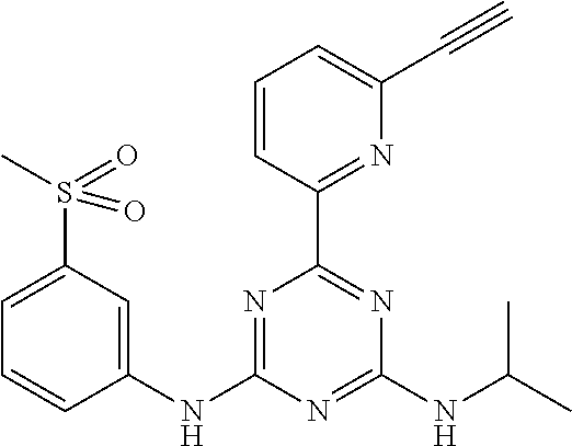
C1(NC2=NC(C3=NC(C#C)=CC=C3)=NC(NC(C)C)=N2)=CC(S(C)(=O)=O)=CC=C1
